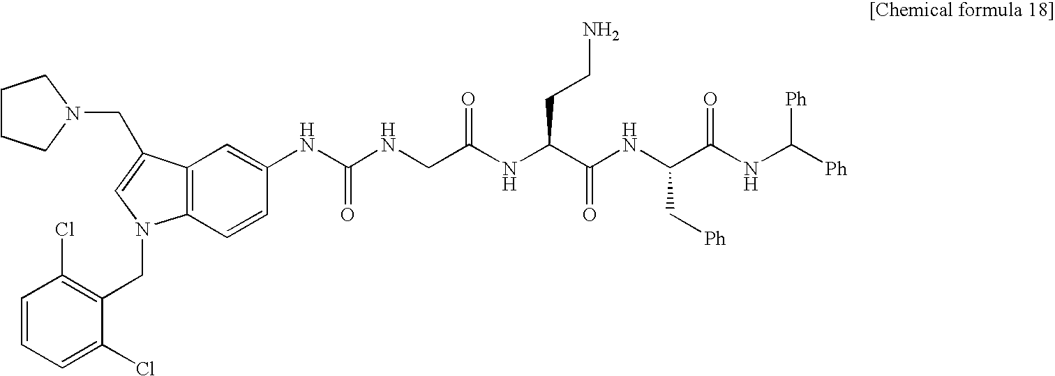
C12=C(C=CC(NC(NCC(NC(C(NC(C(=O)NC([Ph])[Ph])C[Ph])=O)CCN)=O)=O)=C1)N(CC1=C(Cl)C=CC=C1Cl)C=C2CN1CCCC1
